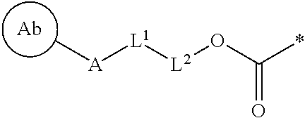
[A]([L1][L2]OC(*)=O)C.[Ab]
